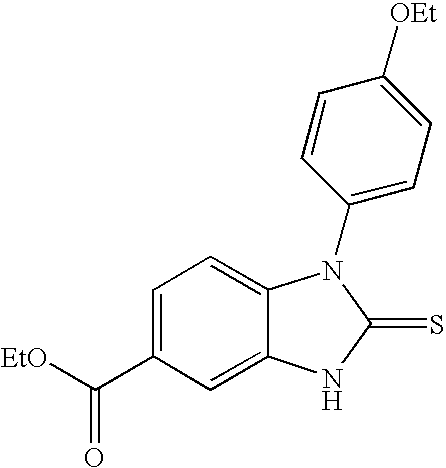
C1=C(C([EtO])=O)C=C2C(=C1)N(C1=CC=C([OEt])C=C1)C(=S)N2
